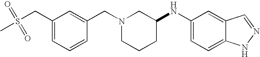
N1(CC2=CC(CS(=O)(=O)C)=CC=C2)CCCC(NC2=CC=C3C(=C2)C=NN3)C1
